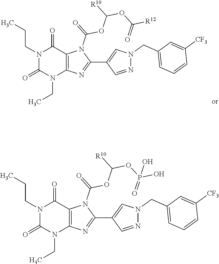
C(N1C(=O)N(CCC)C(=O)C2=C1N=C(C1=CN(CC3=CC=CC([CF3])=C3)N=C1)N2C(OC(OC([R12])=O)[R10])=O)C.C(N1C(=O)N(CCC)C(=O)C2=C1N=C(C1=CN(CC3=CC=CC([CF3])=C3)N=C1)N2C(OC(OP(O)(=O)O)[R10])=O)C
